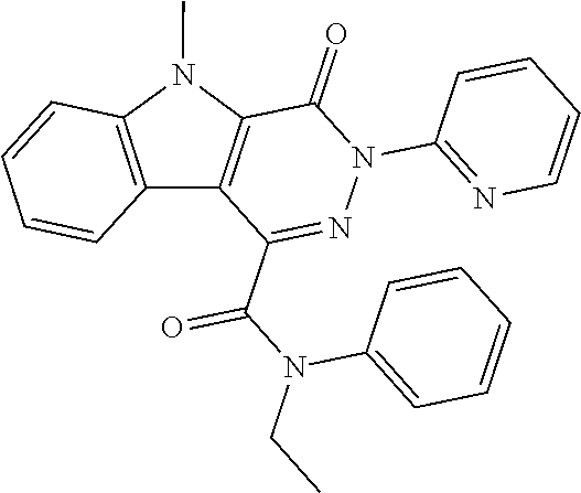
C1(=O)C2=C(C(C(N(CC)C3=CC=CC=C3)=O)=NN1C1=NC=CC=C1)C1=C(N2C)C=CC=C1
